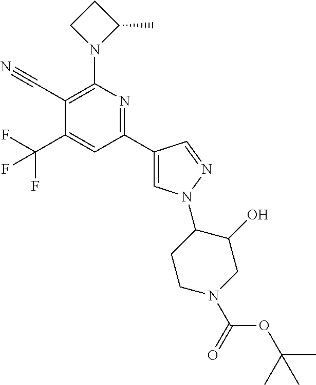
C1(C#N)=C(N2C(C)CC2)N=C(C2=CN(C3CCN(C(OC(C)(C)C)=O)CC3O)N=C2)C=C1C(F)(F)F
